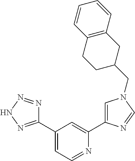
C1(C2=NNN=N2)=CC=NC(C2=CN(CC3CC4=C(CC3)C=CC=C4)C=N2)=C1
